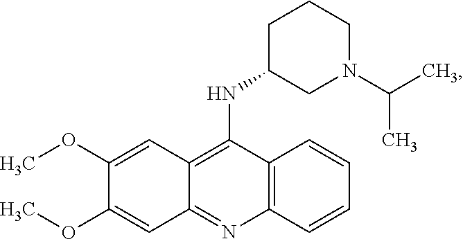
C12=C(N=C3C(=C1NC1CN(C(C)C)CCC1)C=C(OC)C(OC)=C3)C=CC=C2
